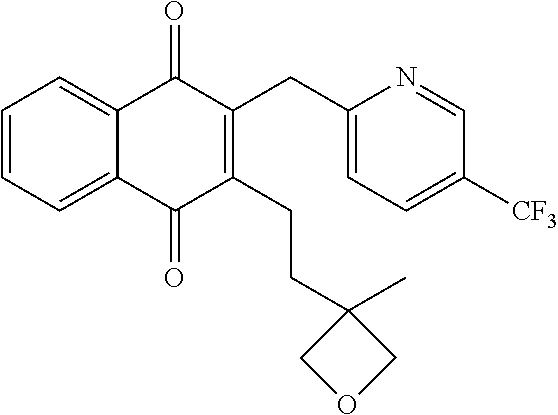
C1=CC=C2C(=C1)C(=O)C(CC1=CC=C([CF3])C=N1)=C(CCC1(C)COC1)C2=O
